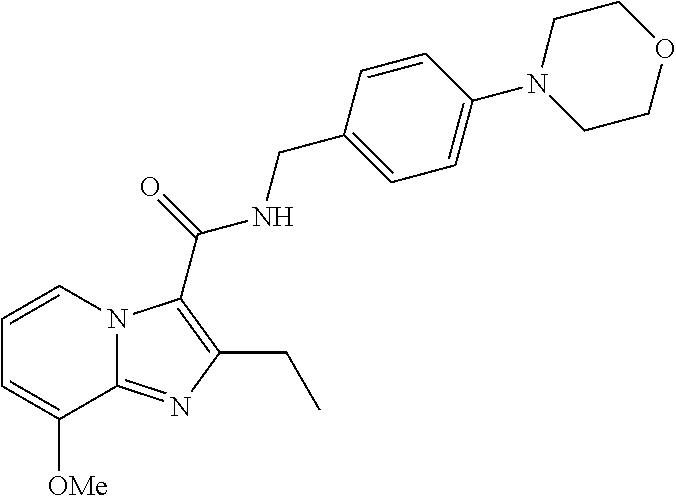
C1=CN2C(=NC(CC)=C2C(=O)NCC2=CC=C(N3CCOCC3)C=C2)C([OMe])=C1
